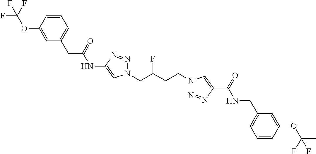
C1(NC(CC2=CC=CC(OC(F)(F)F)=C2)=O)=CN(CC(CCN2N=NC(C(=O)NCC3=CC=CC(OC(C)(F)F)=C3)=C2)F)N=N1
